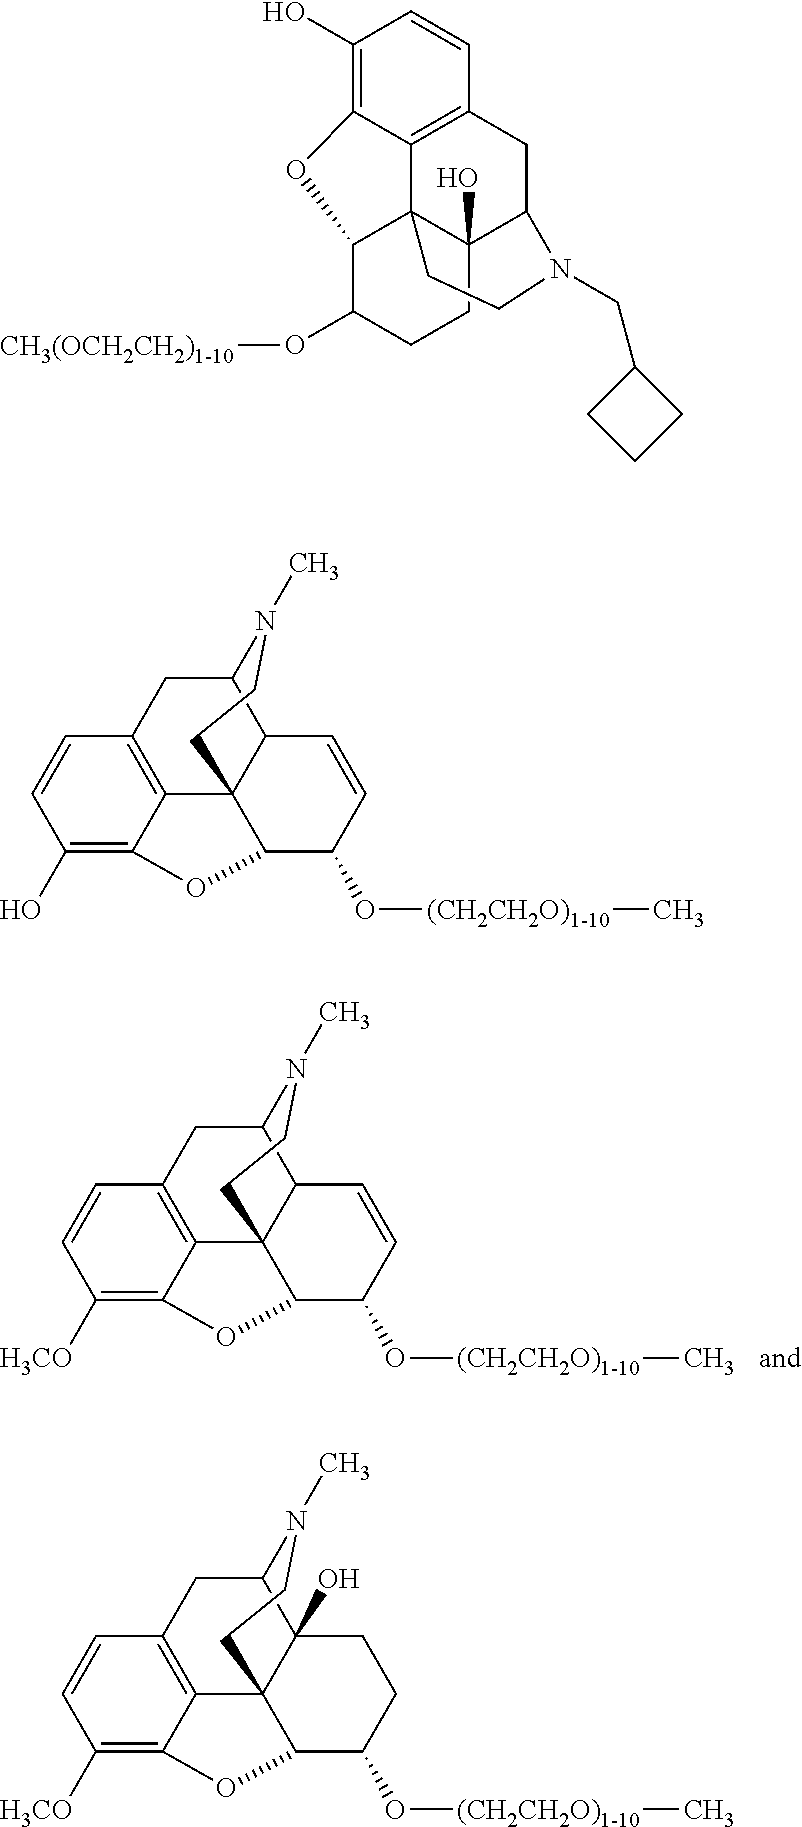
C12=C3C(=C([H3CO])C=C1)OC1C34C(C(C2)N(C)CC4)C=CC1O[(CH2CH2O)1-10]C.C1(O)=C2C3=C(C=C1)CC1C4(O)C3(C(O2)C(O[CH3(OCH2CH2)1-10])CC4)CCN1CC1CCC1.C12=C3C(=C(O)C=C1)OC1C34C(C(C2)N(C)CC4)C=CC1O[(CH2CH2O)1-10]C.C12=C3C(=C([H3CO])C=C1)OC1C34C(O)(C(C2)N(C)CC4)CCC1O[(CH2CH2O)1-10]C
